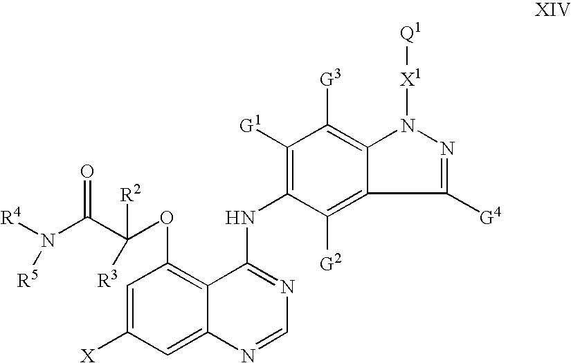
C1=C([X])C=C2C(=C1OC(C(N([R4])[R5])=O)([R3])[R2])C(NC1=C([G1])C([G3])=C3C(=C1[G2])C([G4])=NN3[X1][Q1])=NC=N2
